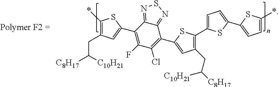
C1(*)=C(CC([C10H21])[C8H17])C=C(C2=C(F)C(Cl)=C(C3=CC(CC([C10H21])[C8H17])=C(C4=CC=C(C5=CC=C(*)S5)S4)S3)C3=NSN=C23)S1
